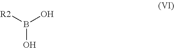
B(O)([R2])O
